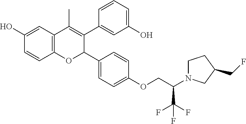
C12=C(C=C(O)C=C1)C(C)=C(C1=CC(O)=CC=C1)C(C1=CC=C(OCC(N3CCC(CF)C3)C(F)(F)F)C=C1)O2
